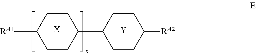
C1([RA1])CCC(C2CCC([RA2])CC2)CC1.[X].[Y]
